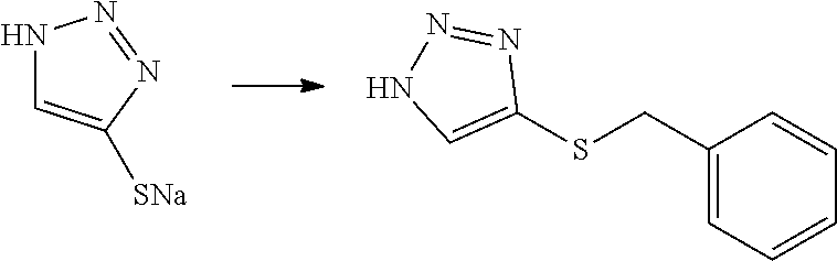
N1C=C([SNa])N=N1.C1(SCC2=CC=CC=C2)=CNN=N1
